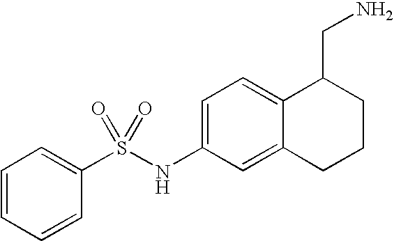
C1=CC=CC(S(NC2=CC=C3C(=C2)CCCC3CN)(=O)=O)=C1
